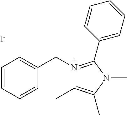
[I-].C(N1=C(C2=CC=CC=C2)N(C)C(C)=C1C)C1=CC=CC=C1
